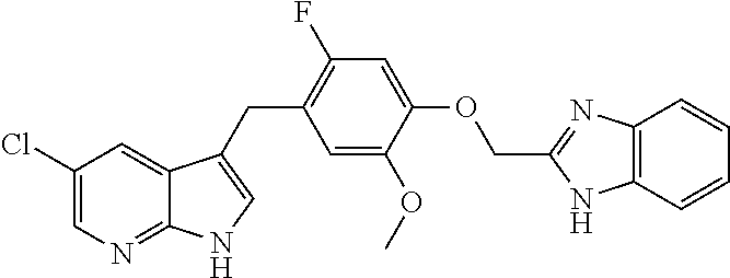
C1(Cl)=CN=C2C(=C1)C(CC1=C(F)C=C(OCC3=NC4=C(C=CC=C4)N3)C(OC)=C1)=CN2
